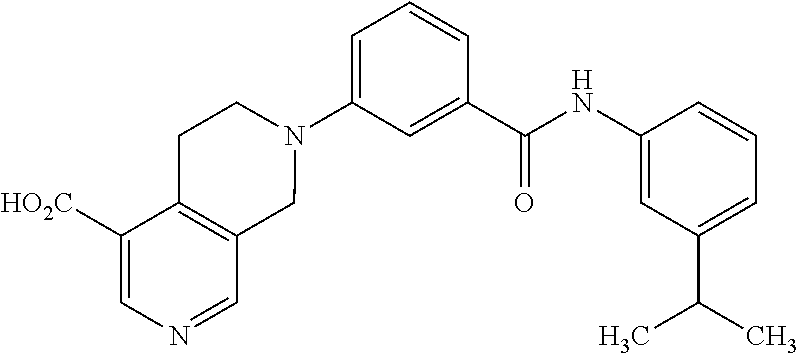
C1(N2CCC3=C(C2)C=NC=C3[HO2C])=CC=CC(C(NC2=CC(C(C)C)=CC=C2)=O)=C1
